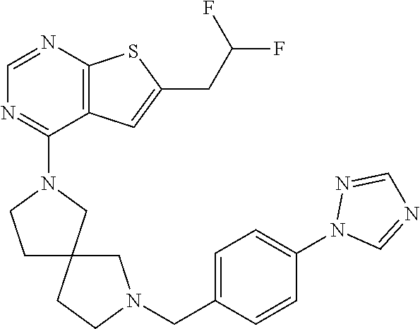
C1=NC2=C(C(N3CCC4(C3)CCN(CC3=CC=C(N5C=NC=N5)C=C3)C4)=N1)C=C(CC(F)F)S2
